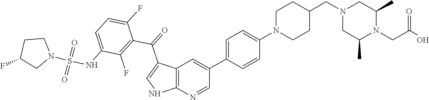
C12=C(N=CC(C3=CC=C(N4CCC(CN5CC(C)N(CC(O)=O)C(C)C5)CC4)C=C3)=C1)NC=C2C(C1=C(F)C(NS(N2CCC(F)C2)(=O)=O)=CC=C1F)=O
